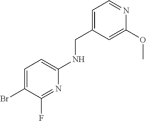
N1=C(F)C(Br)=CC=C1NCC1=CC=NC(OC)=C1
